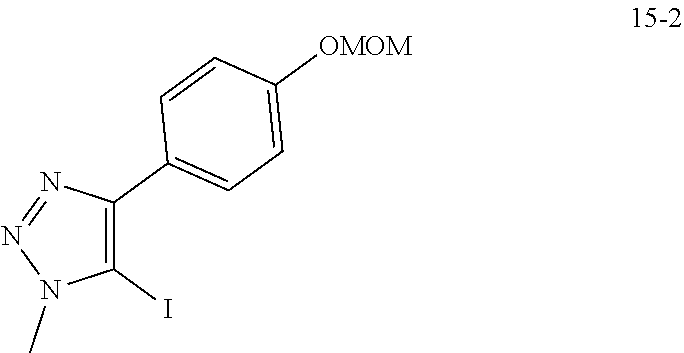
C1(I)=C(C2=CC=C([OMOM])C=C2)N=NN1C
